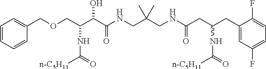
C1=CC=CC(COCC(C(C(NCC(CNC(CC(CC2=CC(F)=CC=C2F)NC([n-C5H11])=O)=O)(C)C)=O)O)NC([n-C5H11])=O)=C1
